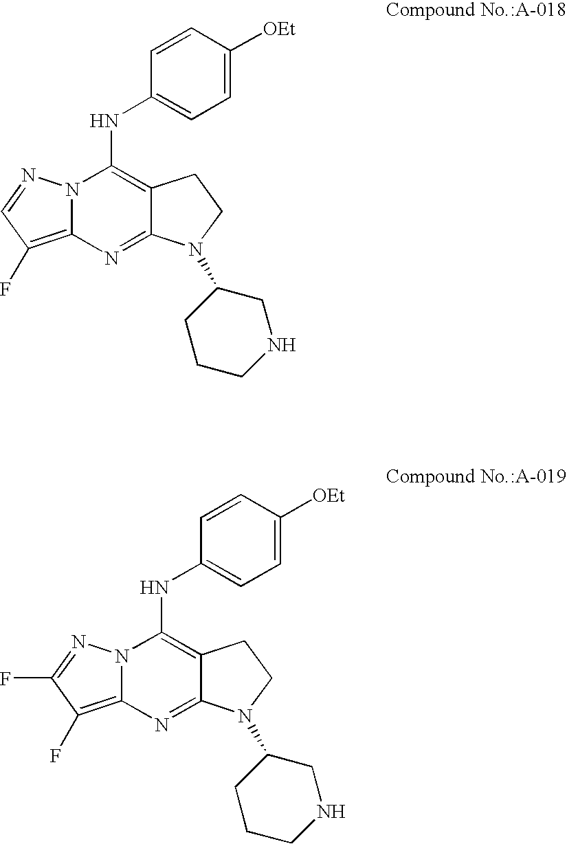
C12=C(F)C=NN1C(NC1=CC=C([OEt])C=C1)=C1C(=N2)N(C2CCCNC2)CC1.C12=C(F)C(F)=NN1C(NC1=CC=C([OEt])C=C1)=C1C(=N2)N(C2CCCNC2)CC1
